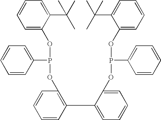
C1=C(OP(C2=CC=CC=C2)OC2=C(C3=CC=CC=C3OP(C3=CC=CC=C3)OC3=CC=CC=C3C(C)(C)C)C=CC=C2)C(C(C)(C)C)=CC=C1
